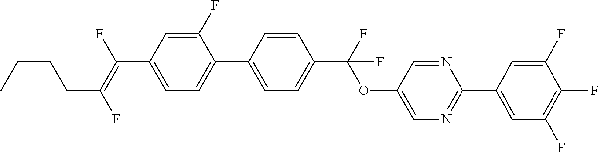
C1(F)=CC(C(=C(F)CCCC)F)=CC=C1C1=CC=C(C(OC2=CN=C(C3=CC(F)=C(F)C(F)=C3)N=C2)(F)F)C=C1
